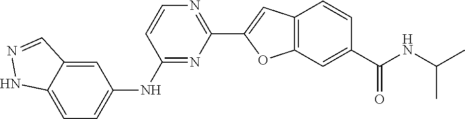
N(C(C)C)C(=O)C1=CC2=C(C=C(C3=NC=CC(NC4=CC=C5C(=C4)C=NN5)=N3)O2)C=C1
